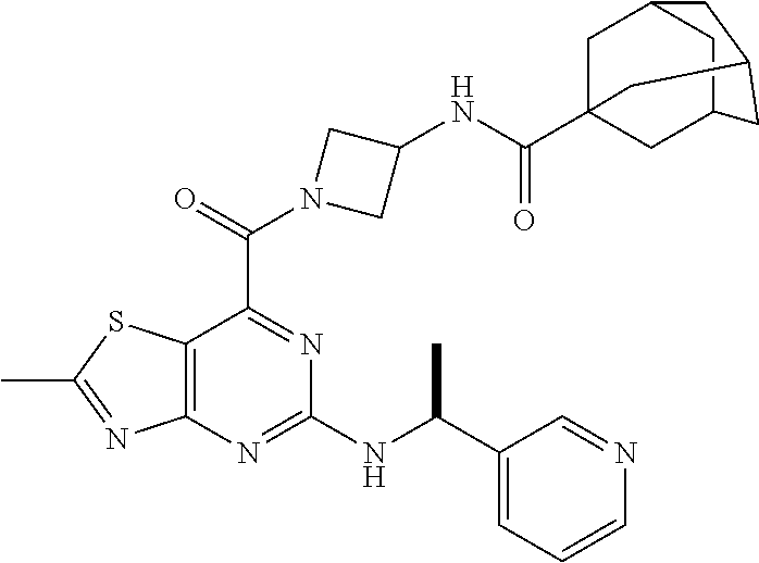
C12=C(N=C(NC(C3=CC=CN=C3)C)N=C1C(=O)N1CC(NC(C34CC5CC(C3)CC(C4)C5)=O)C1)N=C(C)S2
